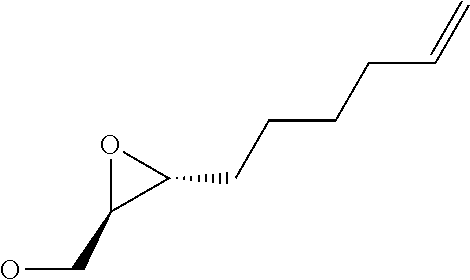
O1C(CO)C1CCCCC=C
